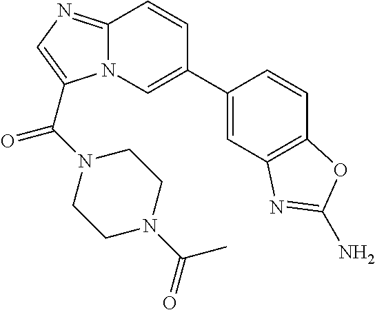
C12=NC=C(C(N3CCN(C(=O)C)CC3)=O)N1C=C(C1=CC3=C(C=C1)OC(N)=N3)C=C2
